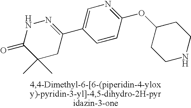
N1C(=O)C(C)(C)CC(C2=CN=C(OC3CCNCC3)C=C2)=N1
